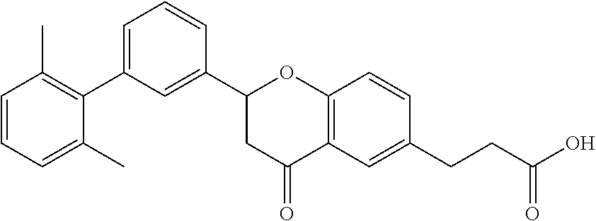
C1=CC=C(C)C(C2=CC=CC(C3CC(=O)C4=C(O3)C=CC(CCC(O)=O)=C4)=C2)=C1C
